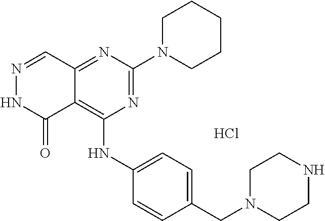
N1=C(N2CCCCC2)N=C2C(=C1NC1=CC=C(CN3CCNCC3)C=C1)C(=O)NN=C2.Cl
